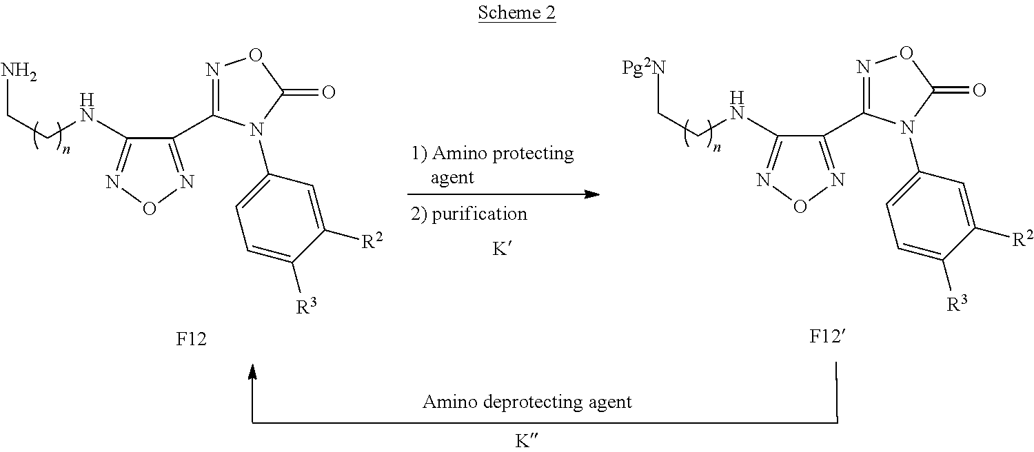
[F12].C1(C2=NOC(=O)N2C2=CC=C([R3])C([R2])=C2)=NON=C1NCCN.[F12].C1(C2=NOC(=O)N2C2=CC=C([R3])C([R2])=C2)=NON=C1NCC[Pg2N]
